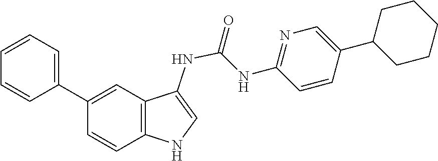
C1=C(C2CCCCC2)C=CC(NC(=O)NC2=CNC3=C2C=C(C2=CC=CC=C2)C=C3)=N1
